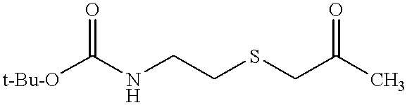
[t-Bu-O]C(NCCSCC(C)=O)=O
